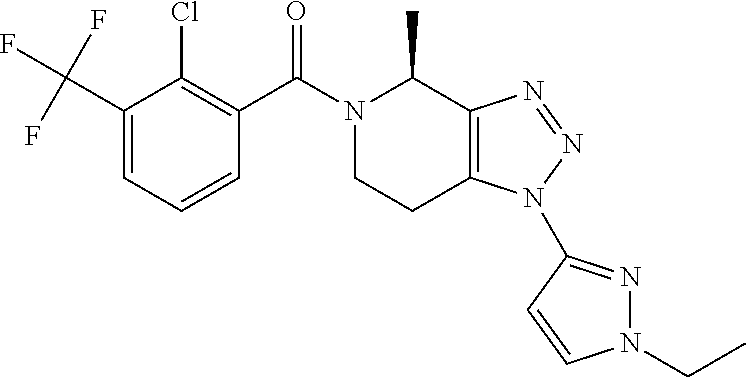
C(C1=CC=CC(C(N2C(C)C3=C(CC2)N(C2=NN(CC)C=C2)N=N3)=O)=C1Cl)(F)(F)F
